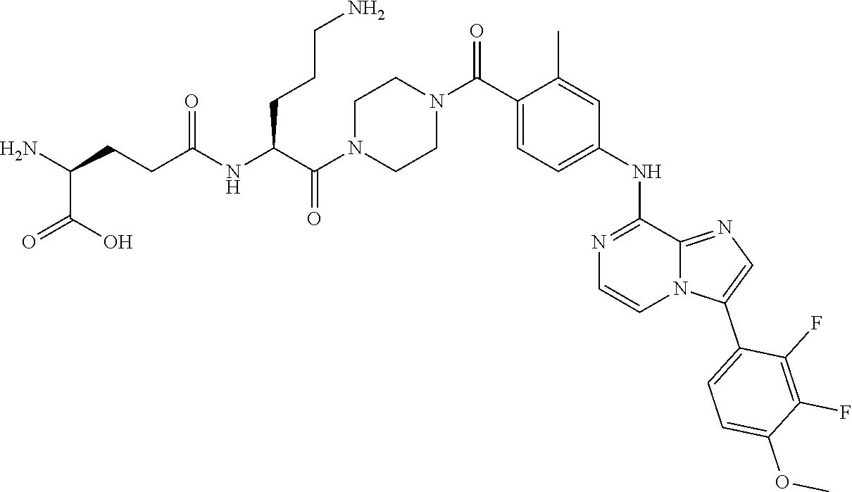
C(C(NC(CCC(N)C(O)=O)=O)CCCN)(N1CCN(C(C2=CC=C(NC3=NC=CN4C(C5=CC=C(OC)C(F)=C5F)=CN=C43)C=C2C)=O)CC1)=O
